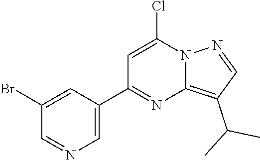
C1=C(C2=NC3=C(C(C)C)C=NN3C(Cl)=C2)C=C(Br)C=N1
